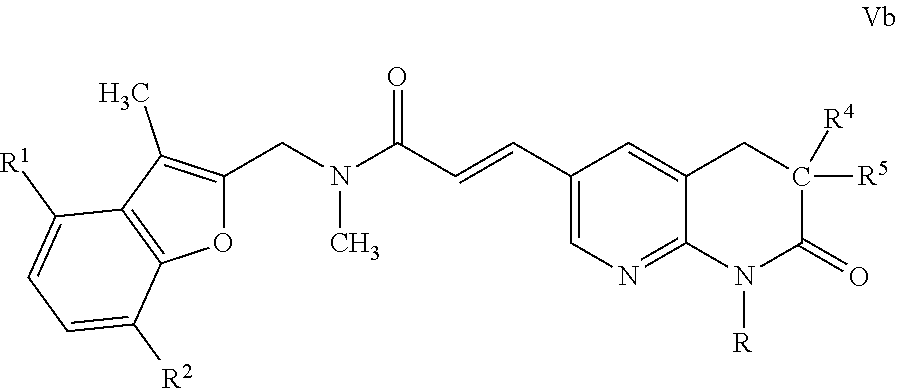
C1([R5])([R4])C(=O)N([R])C2=NC=C(C=CC(N(C)CC3=C(C)C4=C(C([R2])=CC=C4[R1])O3)=O)C=C2C1
